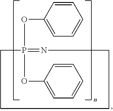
O(C1=CC=CC=C1)P1(OC2=CC=CC=C2)=NCCCC1
